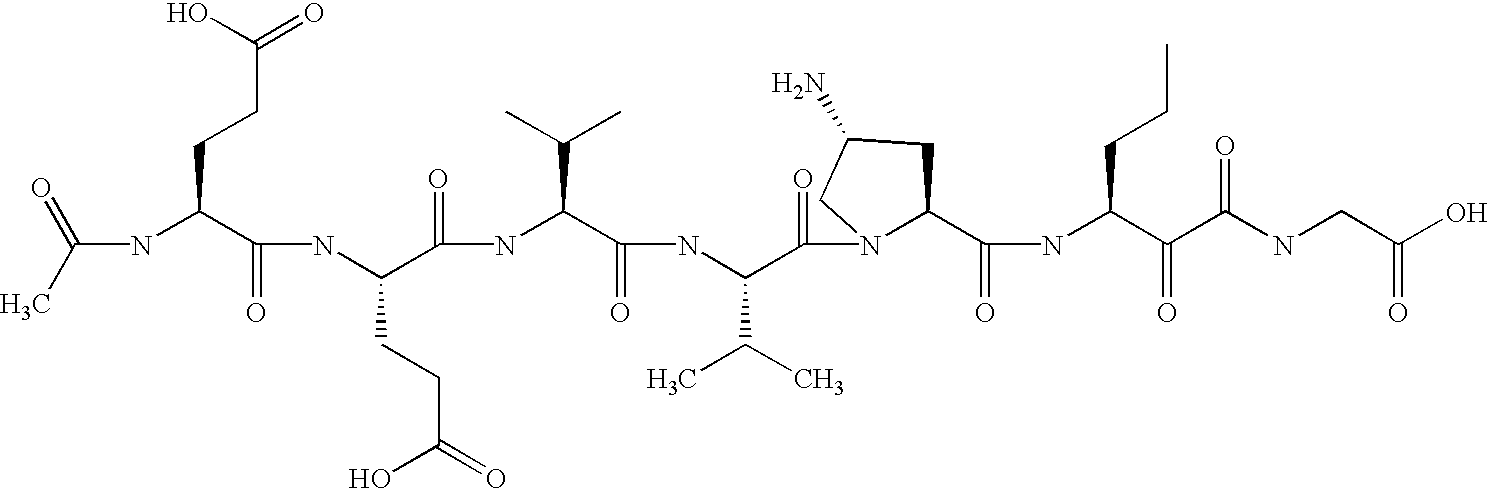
C(NC(C(NC(C(=O)NC(C(=O)NC(C(=O)N1C(C(=O)NC(C(=O)C(NCC(O)=O)=O)CCC)CC(N)C1)C(C)C)C(C)C)CCC(=O)O)=O)CCC(=O)O)(C)=O
